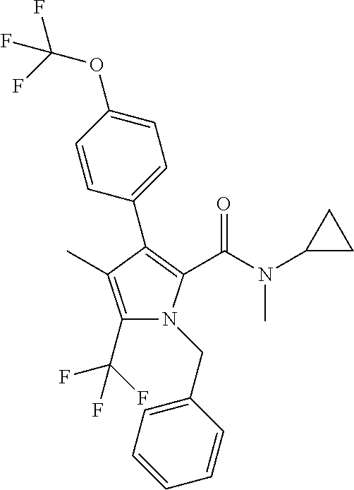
C1(C2=C(C(N(C3CC3)C)=O)N(CC3=CC=CC=C3)C(C(F)(F)F)=C2C)=CC=C(OC(F)(F)F)C=C1
